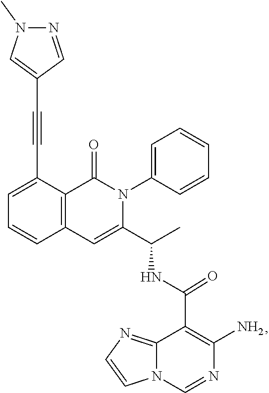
C1=C(C#CC2=CN(C)N=C2)C2=C(C=C1)C=C(C(C)NC(C1=C(N)N=CN3C1=NC=C3)=O)N(C1=CC=CC=C1)C2=O
